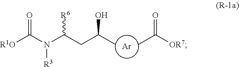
[Ar].[R1O]C(N(C(CC(C)O)[R6])[R3])=O.CC([OR7])=O
